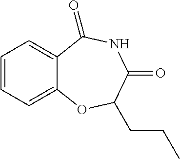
C1=CC=C2C(=C1)C(=O)NC(=O)C(CCC)O2
